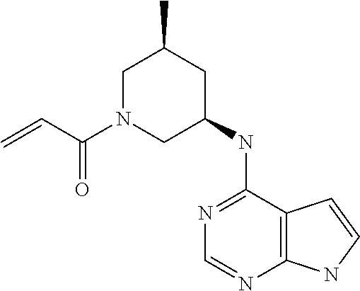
C(N1CC(C)CC(NC2=NC=NC3=C2C=CN3)C1)(=O)C=C
